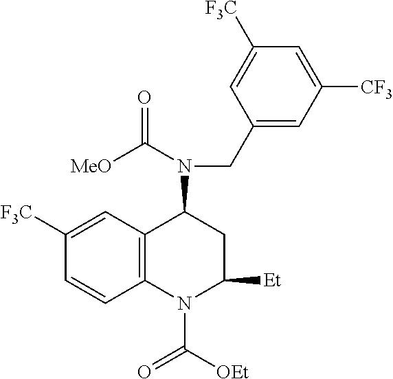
C12=C(C=C([F3C])C=C1)C(N(C([MeO])=O)CC1=CC([CF3])=CC([F3C])=C1)CC([Et])N2C([OEt])=O
